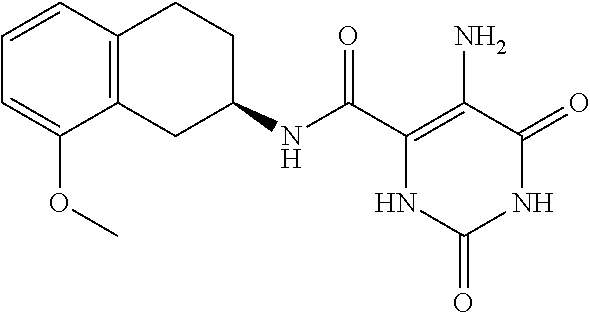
C(C1=C(N)C(=O)NC(=O)N1)(=O)NC1CCC2=C(C1)C(OC)=CC=C2
